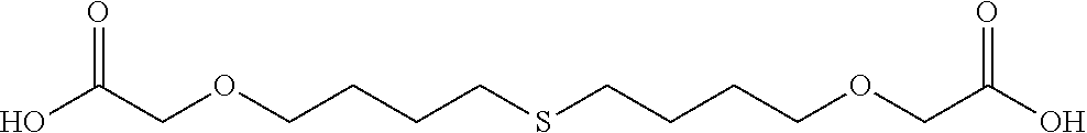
OC(COCCCCSCCCCOCC(O)=O)=O
